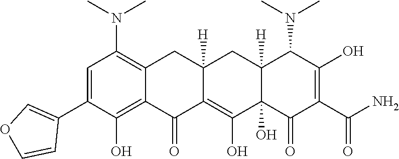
C1=C(C2=COC=C2)C(O)=C2C(=C1N(C)C)CC1([H])C(=C(O)C3(O)C([H])(C1)C(N(C)C)C(O)=C(C(N)=O)C3=O)C2=O
